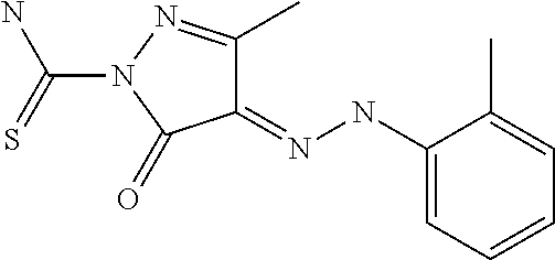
C1(NN=C2C(C)=NN(C(N)=S)C2=O)=CC=CC=C1C
